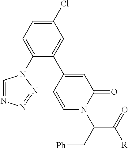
C1=C(N2C=NN=N2)C(C2=CC(=O)N(C(C(=O)[R])C[Ph])C=C2)=CC(Cl)=C1
